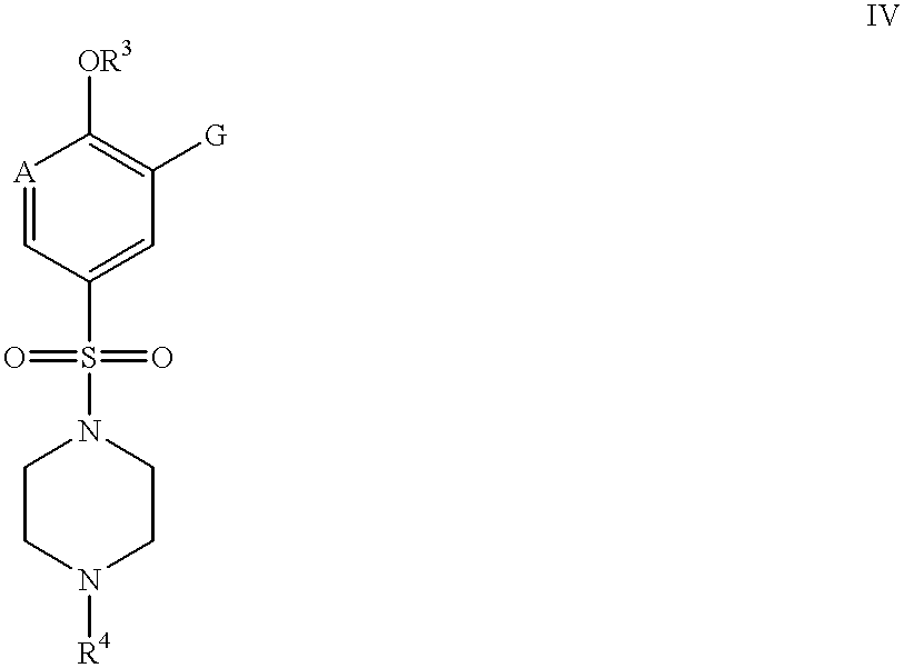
[A]1=CC(S(=O)(=O)N2CCN([R4])CC2)=CC([G])=C1[OR3]
